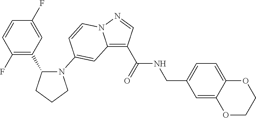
C1=CN2C(=C(C(=O)NCC3=CC=C4C(=C3)OCCO4)C=N2)C=C1N1CCCC1C1=C(F)C=CC(F)=C1
